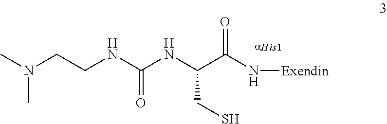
CN(CCNC(NC(C(N[Exendin])=O)CS)=O)C
